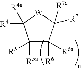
C1([R5a])([R5])C([R6])([R6a])C([R7])([R7a])[W]C1([R4])[R4a]
